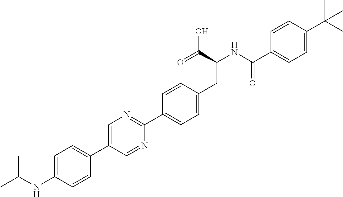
CC(NC1=CC=C(C2=CN=C(C3=CC=C(CC(NC(=O)C4=CC=C(C(C)(C)C)C=C4)C(=O)O)C=C3)N=C2)C=C1)C
